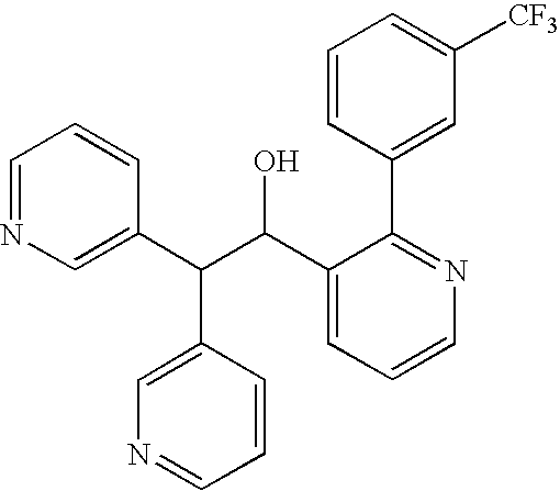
C1=CC(C2=NC=CC=C2C(C(C2=CN=CC=C2)C2=CN=CC=C2)O)=CC([CF3])=C1
